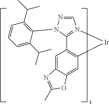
C1=NN(C2=C(C(C)C)C=CC=C2C(C)C)C2=N1[Ir]C1=C2C=C2C(=C1)OC(C)=N2
